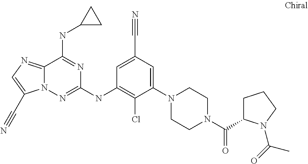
C12=NC=C(C#N)N1N=C(NC1=C(Cl)C(N3CCN(C(=O)C4CCCN4C(=O)C)CC3)=CC(C#N)=C1)N=C2NC1CC1
